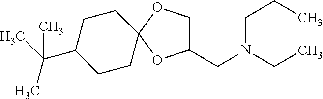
C1C(CN(CCC)CC)OC2(O1)CCC(C(C)(C)C)CC2
